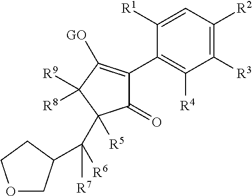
C1=C([R1])C(C2=C([GO])C([R9])([R8])C([R5])(C([R6])([R7])C3COCC3)C2=O)=C([R4])C([R3])=C1[R2]
